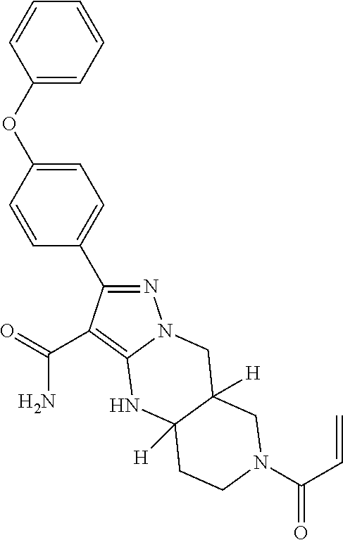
N1=C(C2=CC=C(OC3=CC=CC=C3)C=C2)C(C(=O)N)=C2N1CC1([H])C([H])(N2)CCN(C(=O)C=C)C1
